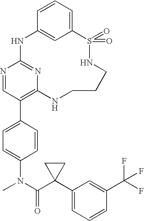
C12=CC=CC(=C1)NC1=NC(=C(C3=CC=C(N(C(C4(C5=CC=CC(C(F)(F)F)=C5)CC4)=O)C)C=C3)C=N1)NCCCNS2(=O)=O
